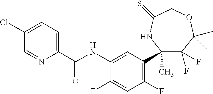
C1(C)(C2=C(F)C=C(F)C(NC(=O)C3=CC=C(Cl)C=N3)=C2)C(F)(F)C(C)(C)OCC(=S)N1
